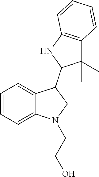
C1=CC=C2C(=C1)C(C1C(C)(C)C3=C(N1)C=CC=C3)CN2CCO
